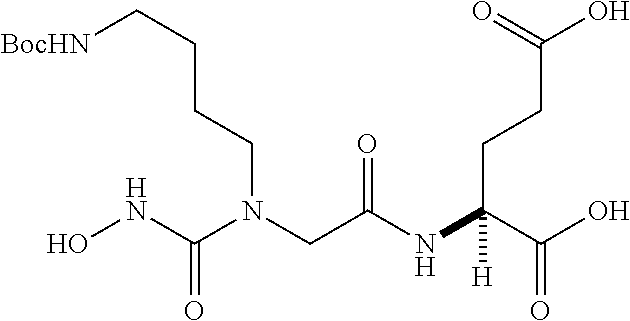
C(CCCN(CC(NC(C(O)=O)(CCC(O)=O)[H])=O)C(NO)=O)[BocHN]
